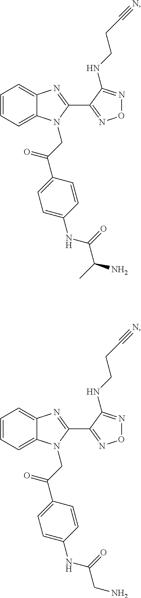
C1=CC=C2C(=C1)N=C(C1=NON=C1NCCC#N)N2CC(C1=CC=C(NC(C(C)N)=O)C=C1)=O.C1=CC=C2C(=C1)N=C(C1=NON=C1NCCC#N)N2CC(C1=CC=C(NC(CN)=O)C=C1)=O
